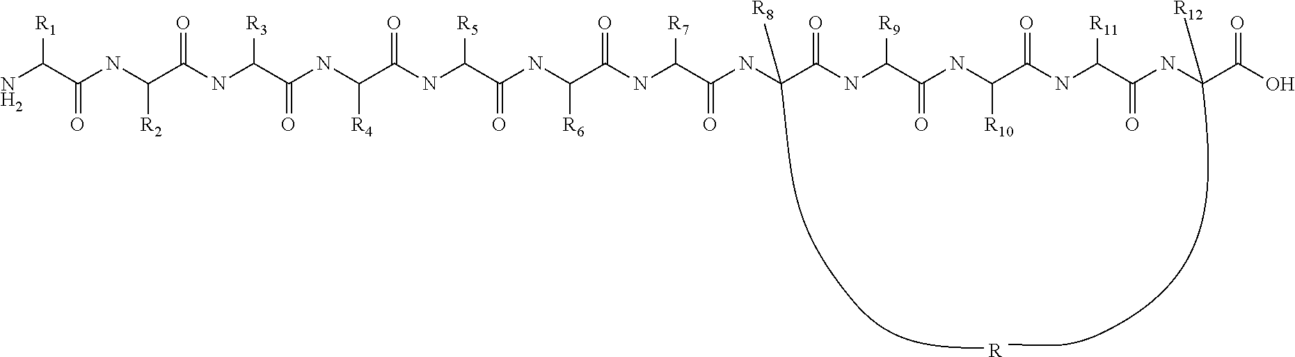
NC(C(NC(C(NC(C(NC(C(NC(C(NC(C(NC(C(NC(C(NC(C(NC(C(NC([R11])C(NC(C(O)=O)[R12])=O)=O)[R10])=O)[R9])=O)[R8])=O)[R7])=O)[R6])=O)[R5])=O)[R4])=O)[R3])=O)[R2])=O)[R1].[R]
